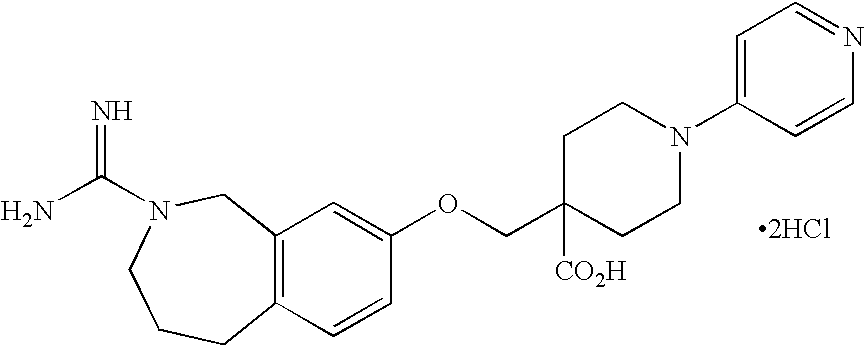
C12=C(CN(C(N)=N)CCC1)C=C(OCC1([CO2H])CCN(C3=CC=NC=C3)CC1)C=C2.[2HCl]
